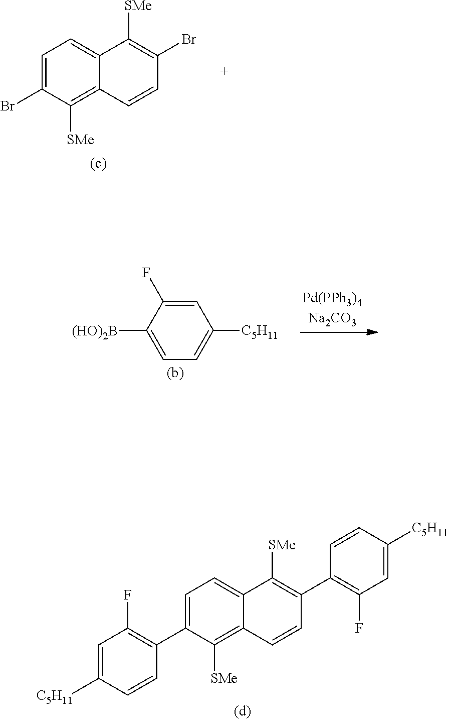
C1=C(C2=C(F)C=C([C5H11])C=C2)C([SMe])=C2C(=C1)C([SMe])=C(C1=C(F)C=C([C5H11])C=C1)C=C2.C1=C(Br)C([SMe])=C2C(=C1)C([SMe])=C(Br)C=C2.C1=C([(HO)2B])C(F)=CC([C5H11])=C1
